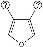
C1(C)=COC=C1C
